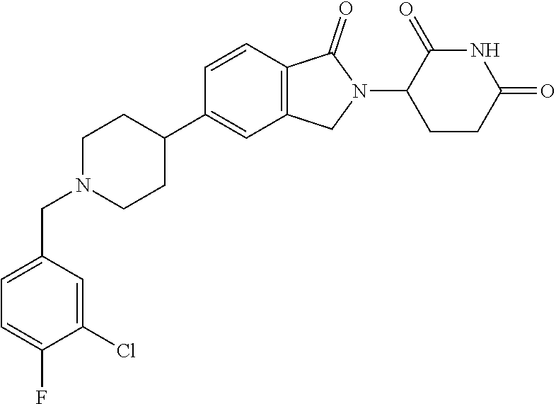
C1N(CC2=CC=C(F)C(Cl)=C2)CCC(C2=CC3=C(C=C2)C(=O)N(C2CCC(=O)NC2=O)C3)C1
